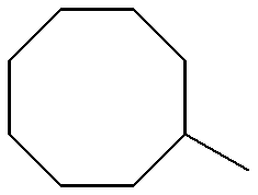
C1CCCC(C)CCC1
